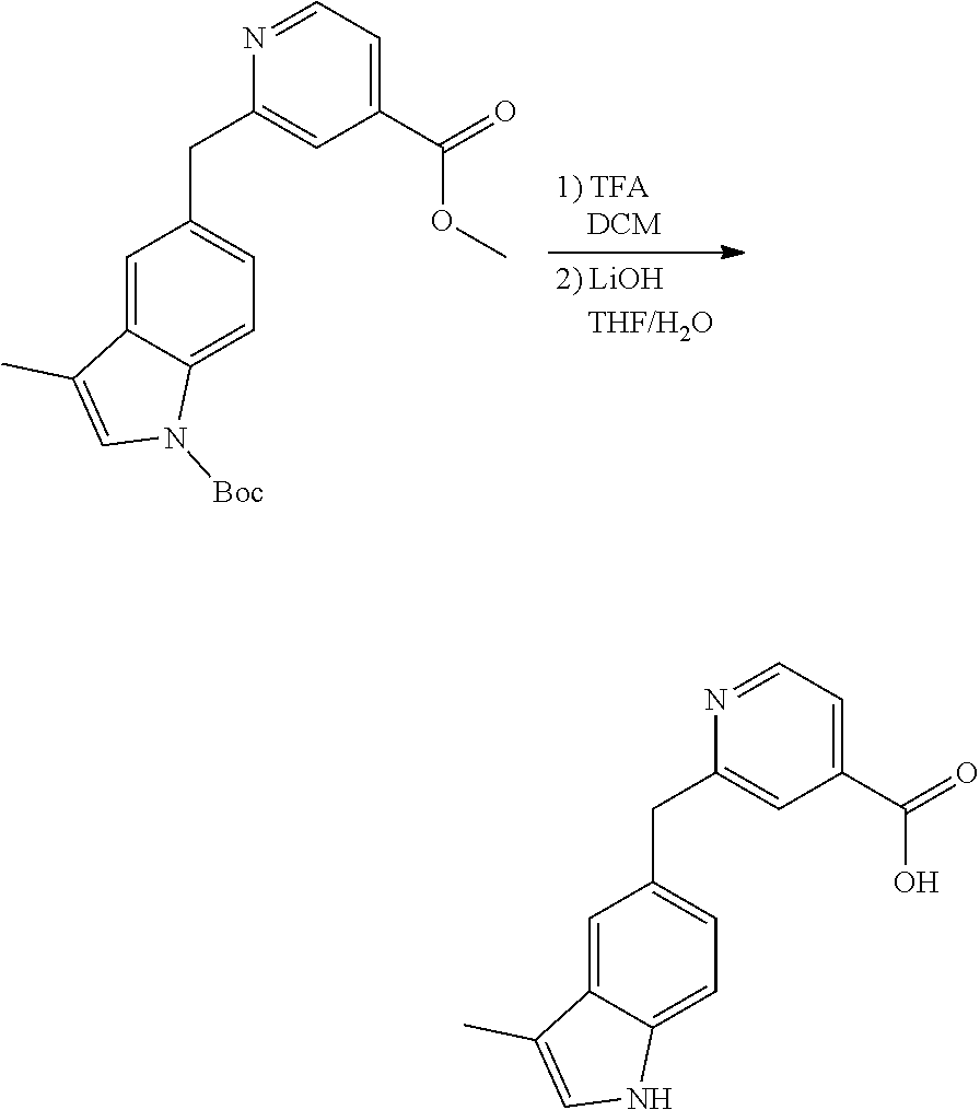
C1=C2C(=CC=C1CC1=CC(C(OC)=O)=CC=N1)N([Boc])C=C2C.C1=C2C(=CC=C1CC1=CC(C(O)=O)=CC=N1)NC=C2C
